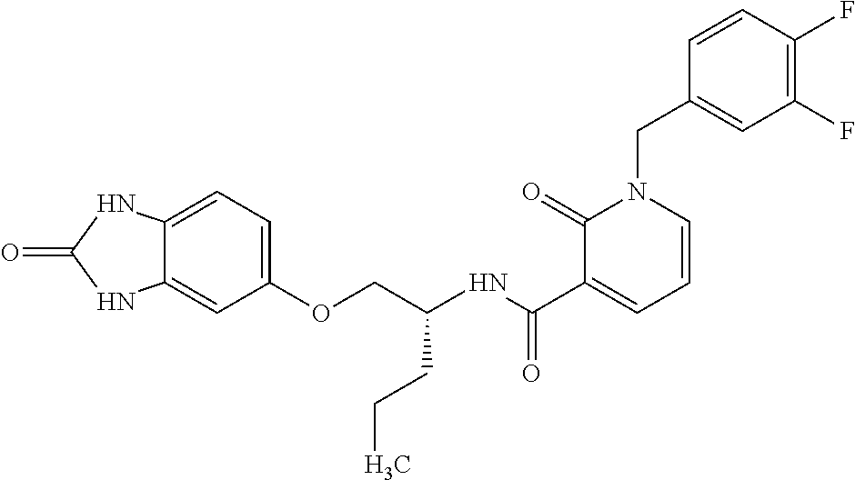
C12=CC=C(OCC(NC(C3=CC=CN(CC4=CC(F)=C(F)C=C4)C3=O)=O)CCC)C=C1NC(=O)N2
